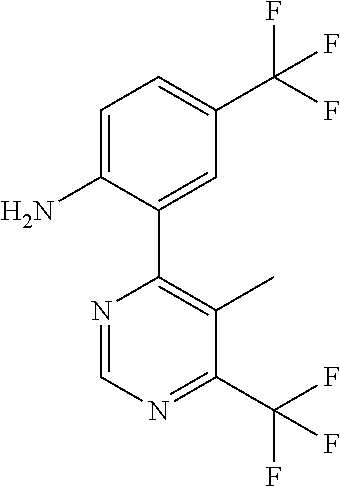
C1=C(N)C(C2=C(C)C(C(F)(F)F)=NC=N2)=CC(C(F)(F)F)=C1
